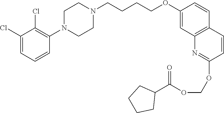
C1(Cl)=CC=CC(N2CCN(CCCCOC3=CC4=C(C=C3)C=CC(OCOC(C3CCCC3)=O)=N4)CC2)=C1Cl
